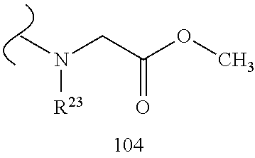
C(C(OC)=O)N([R23])C
